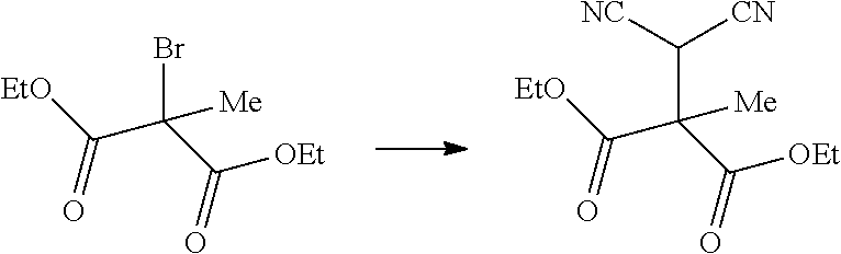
C(C([OEt])=O)(C([EtO])=O)([Me])Br.C(C([OEt])=O)(C([EtO])=O)([Me])C([NC])[CN]
